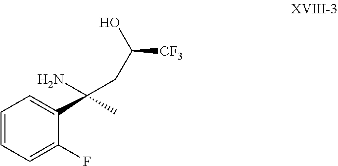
C1=CC=C(F)C(C(C)(N)CC(O)[CF3])=C1
